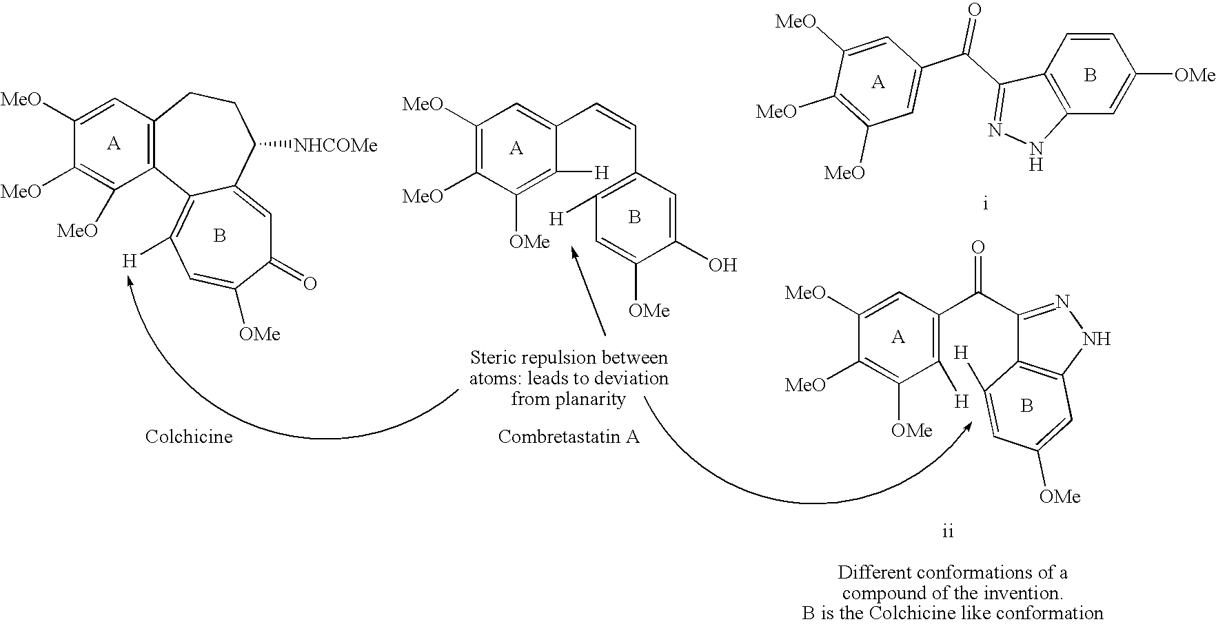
C12=C(C=C([MeO])C([MeO])=C1[MeO])CCC([NHCOMe])C1=CC(=O)C([OMe])=CC([H])=C21.B.C1([MeO])=C([MeO])C=C(C=CC2=C([H])C=C([OMe])C(O)=C2)C([H])=C1[OMe].B.C1([H])=C(C(C2=NNC3=C2C([H])=CC([OMe])=C3)=O)C=C([MeO])C([MeO])=C1[OMe].B.C1=C([MeO])C([MeO])=C([MeO])C=C1C(C1=NNC2=C1C=CC([OMe])=C2)=O.[A].B
